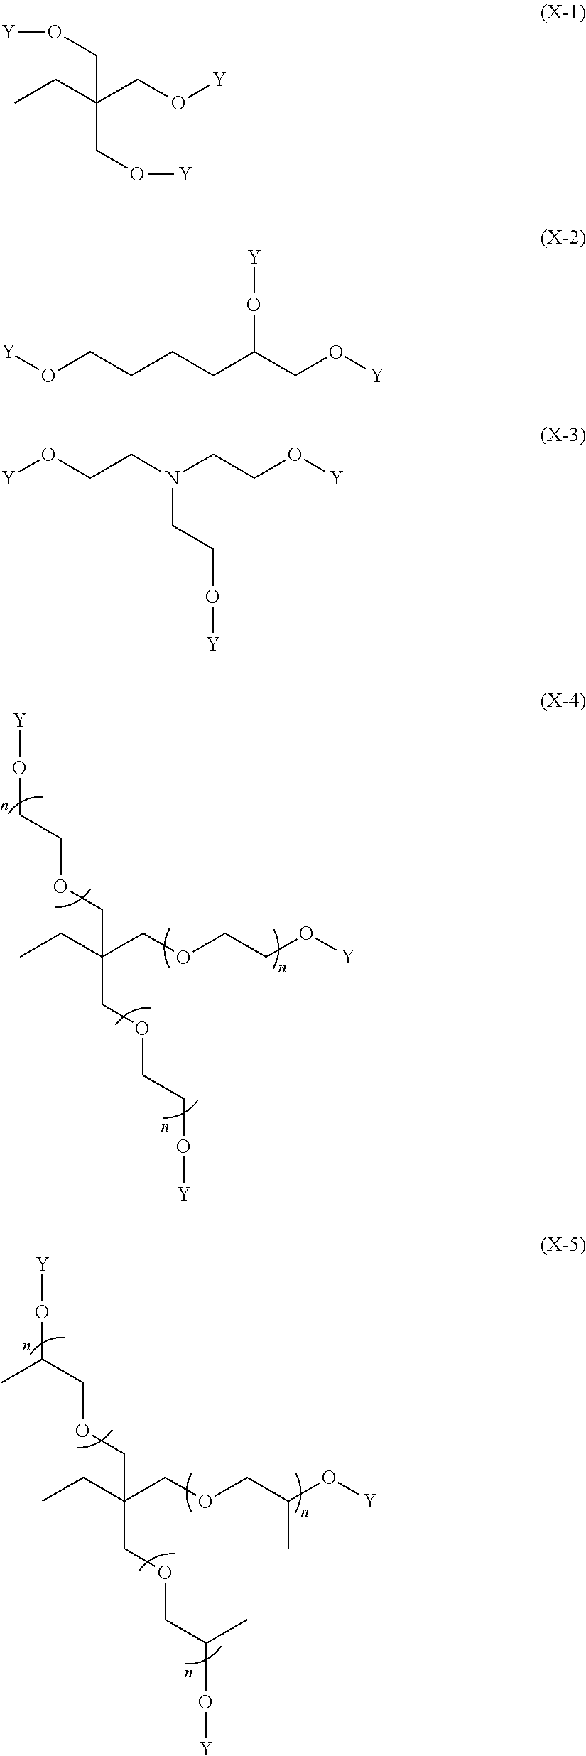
C(COCC(COCCO[Y])(COCCO[Y])CC)O[Y].C(COCC(COCC(O[Y])C)(COCC(O[Y])C)CC)(O[Y])C.CCC(CO[Y])(CO[Y])CO[Y].[Y]OCCCCC(CO[Y])O[Y].[Y]OCCN(CCO[Y])CCO[Y]
